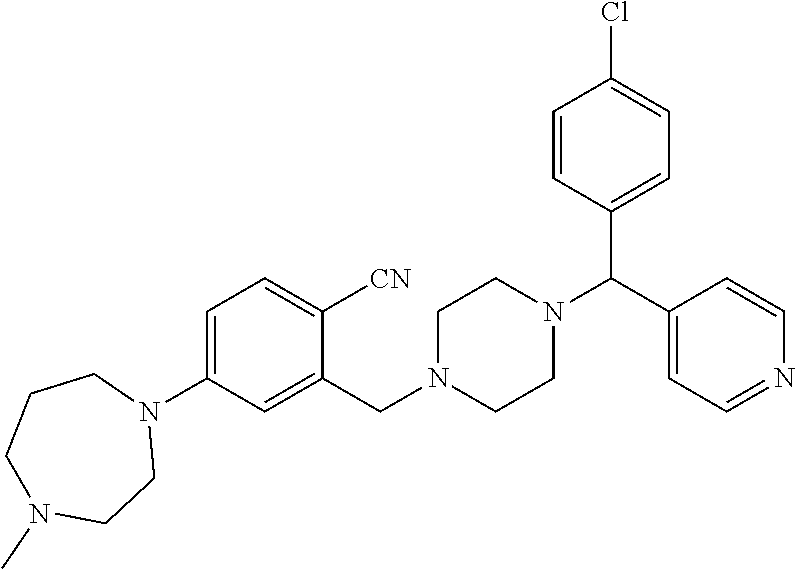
C1=C(N2CCCN(C)CC2)C=C(CN2CCN(C(C3=CC=C(Cl)C=C3)C3=CC=NC=C3)CC2)C([CN])=C1
